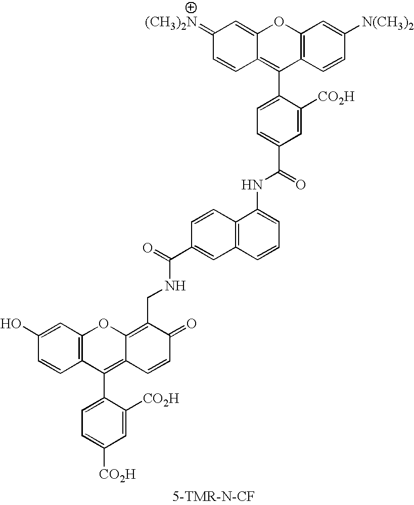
C12=C(C=CC([N(CH3)2])=C1)C(C1=CC=C(C(=O)NC3=CC=CC4=C3C=CC(C(=O)NCC3=C5C(=C(C6=CC=C([CO2H])C=C6[CO2H])C6=C(O5)C=C(O)C=C6)C=CC3=O)=C4)C=C1[CO2H])=C1C(=CC(=[(CH3)2N])C=C1)O2
